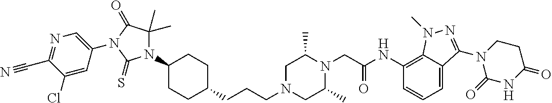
C(CCN1CC(C)N(CC(NC2=C3C(=CC=C2)C(N2C(=O)NC(=O)CC2)=NN3C)=O)C(C)C1)C1CCC(N2C(C)(C)C(=O)N(C3=CN=C(C#N)C(Cl)=C3)C2=S)CC1
